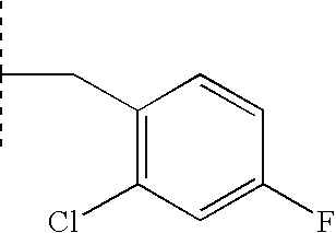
CC(C)CC1=C(Cl)C=C(F)C=C1
